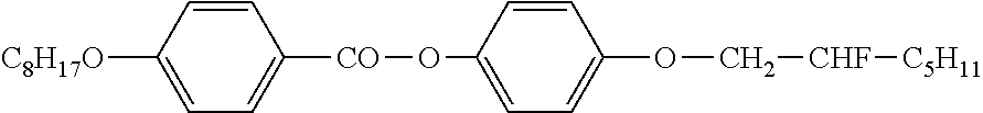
[C8H17O]C1=CC=C([CO]OC2=CC=C(OC[CHF][C5H11])C=C2)C=C1
